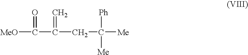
[MeO]C(=O)C(=C)CC([Me])([Me])[Ph]
